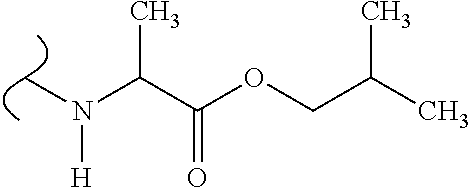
C(C(OCC(C)C)=O)(N(C)[H])C
